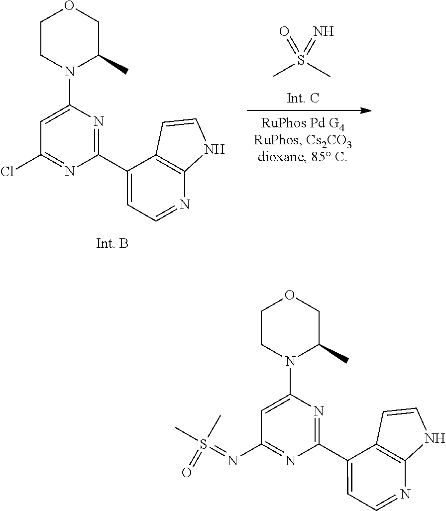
C1(C2=CC=NC3=C2C=CN3)=NC(N2CCOCC2C)=CC(Cl)=N1.CS(C)(=O)=N.C1(C2=CC=NC3=C2C=CN3)=NC(N2CCOCC2C)=CC(N=S(C)(=O)C)=N1
